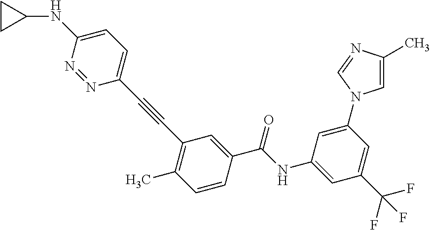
C1=C(C(F)(F)F)C=C(NC(C2=CC(C#CC3=CC=C(NC4CC4)N=N3)=C(C)C=C2)=O)C=C1N1C=C(C)N=C1
